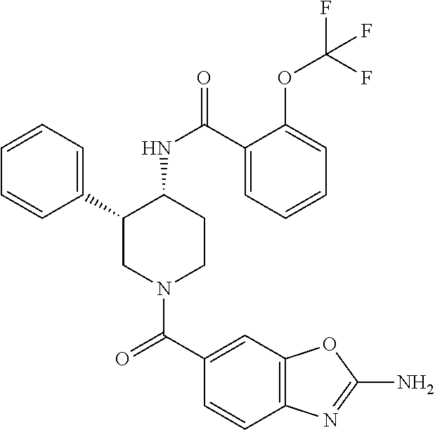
C1=CC=C(C2CN(C(C3=CC4=C(C=C3)N=C(N)O4)=O)CCC2NC(=O)C2=CC=CC=C2OC(F)(F)F)C=C1
